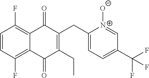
C1=CC(F)=C2C(=C1F)C(=O)C(CC1=CC=C(C(F)(F)F)C=[N+]1[O-])=C(CC)C2=O
